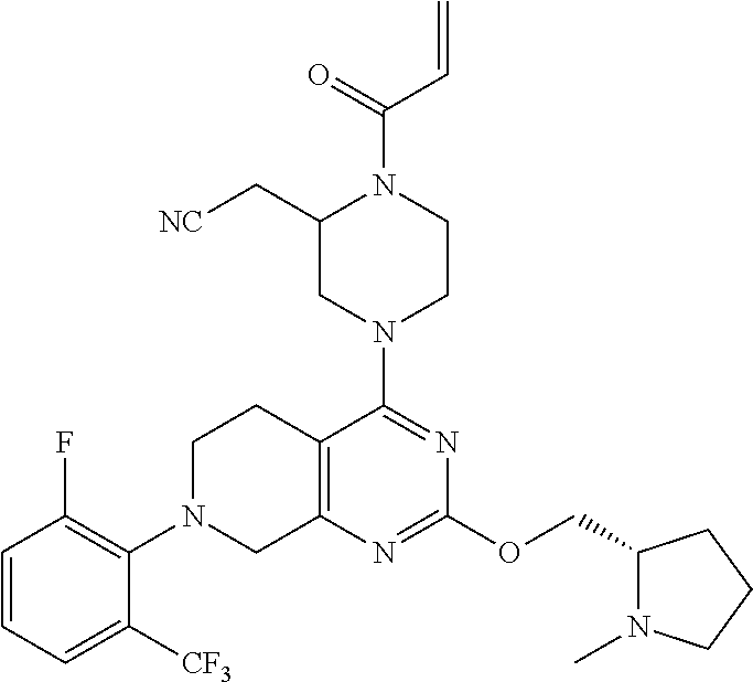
C1=CC=C([CF3])C(N2CC3=C(CC2)C(N2CCN(C(=O)C=C)C(C[NC])C2)=NC(OCC2N(C)CCC2)=N3)=C1F
